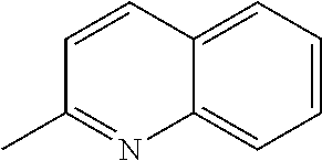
C12=CC=CC=C1N=C(C)C=C2
